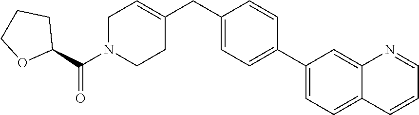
C1(C(N2CCC(CC3=CC=C(C4=CC=C5C(=C4)N=CC=C5)C=C3)=CC2)=O)OCCC1
